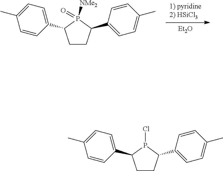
[1) pyridine2) HSiCl3].[Et2O].C1CC(C2=CC=C(C)C=C2)P([NMe2])(=O)C1C1=CC=C(C)C=C1.C1CC(C2=CC=C(C)C=C2)P(Cl)C1C1=CC=C(C)C=C1
